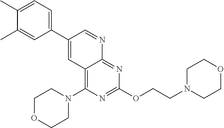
C1=C(C)C(C)=CC=C1C1=CC2=C(N3CCOCC3)N=C(OCCN3CCOCC3)N=C2N=C1
